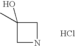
C1(C)(O)CNC1.Cl
